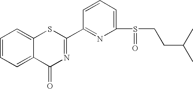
C1=CC=C(S(=O)CCC(C)C)N=C1C1=NC(=O)C2=CC=CC=C2S1
